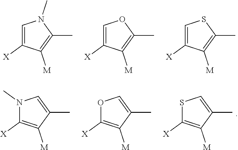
C1=C([X])C([M])=C(C)N1C.C1=C([X])C([M])=C(C)O1.C1=C([X])C([M])=C(C)S1.N1(C)C([X])=C([M])C(C)=C1.O1C([X])=C([M])C(C)=C1.S1C([X])=C([M])C(C)=C1
